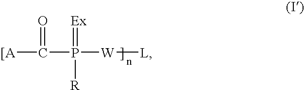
[[A]C(P([W][L])(=[Ex])[R])=O
